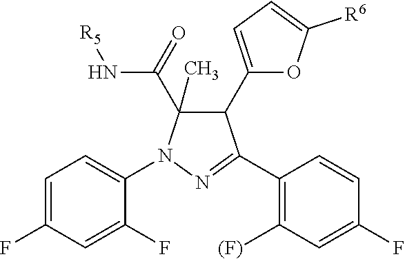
C1=C(F)C=C(F)C(N2C(C)(C(=O)N[R5])C(C3=CC=C([R6])O3)C(C3=C([(F)])C=C(F)C=C3)=N2)=C1
